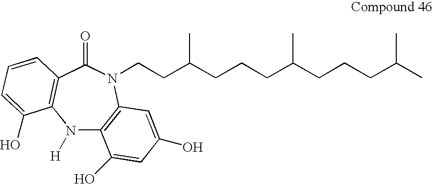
N1([H])C2=C(N(CCC(CCCC(CCCC(C)C)C)C)C(=O)C3=C1C(O)=CC=C3)C=C(O)C=C2O
